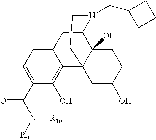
C1(C(N([R9])[R10])=O)=CC=C2C(=C1O)C13C(O)(C(C2)N(CC2CCC2)CC1)CCC(O)C3
